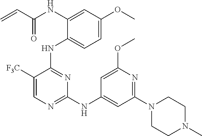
N(C1=CC(OC)=CC=C1NC1=NC(NC2=CC(N3CCN(C)CC3)=NC(OC)=C2)=NC=C1[F3C])C(C=C)=O
